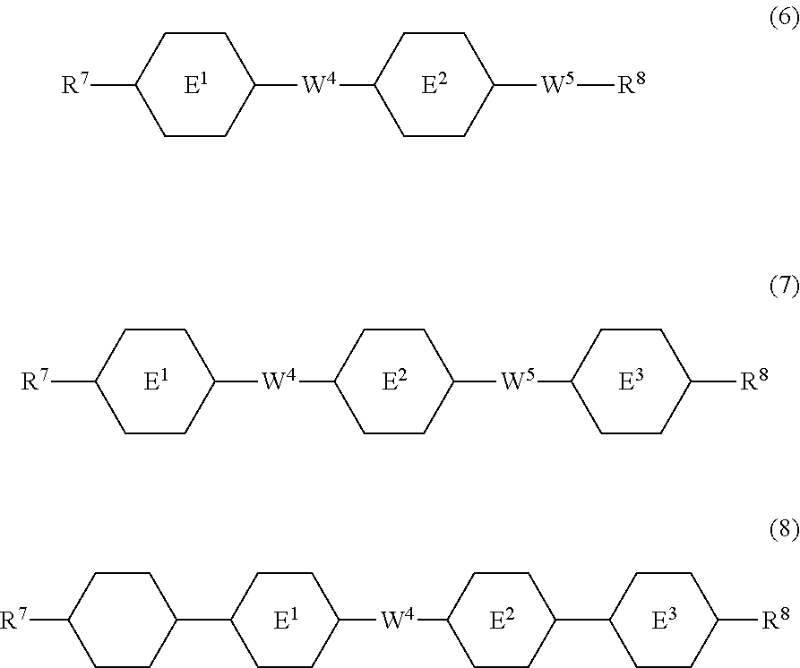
[E1].[E2].C1CC([R7])CCC1[W4]C1CCC([W5][R8])CC1.[E1].[E2].[E3].C1CC([R7])CCC1[W4]C1CCC([W5]C2CCC([R8])CC2)CC1.C1CC([R7])CCC1C1CCC([W4]C2CCC(C3CCC([R8])CC3)CC2)CC1.[E1].[E2].[E3]
